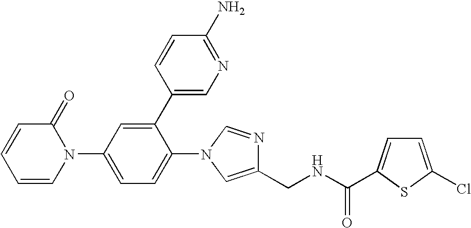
C1=CC=CN(C2=CC=C(N3C=NC(CNC(=O)C4=CC=C(Cl)S4)=C3)C(C3=CN=C(N)C=C3)=C2)C1=O
